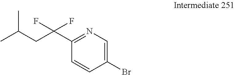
C1(Br)=CN=C(C(CC(C)C)(F)F)C=C1
